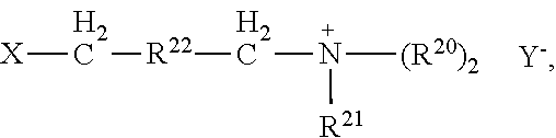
[X]C[R22]CN([R21])[(R20)2].[Y-]
